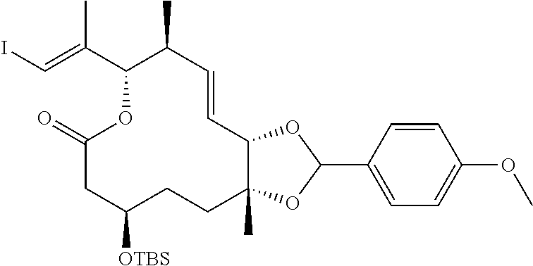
C1=CC(C2OC3C(C)(O2)CCC([OTBS])CC(=O)OC(C(=CI)C)C(C)C=C3)=CC=C1OC
